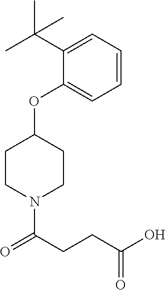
C1(OC2CCN(C(CCC(O)=O)=O)CC2)=CC=CC=C1C(C)(C)C
